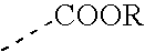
C[COOR]
